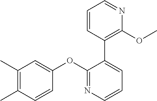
C1(OC2=CC(C)=C(C)C=C2)=NC=CC=C1C1=C(OC)N=CC=C1
